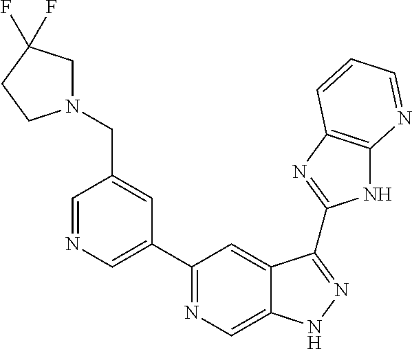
C1=NC=C(C2=NC=C3C(=C2)C(C2=NC4=C(N2)N=CC=C4)=NN3)C=C1CN1CC(F)(F)CC1
